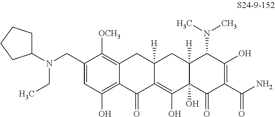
C1=C(CN(C2CCCC2)CC)C([OCH3])=C2C(=C1O)C(=O)C1=C(O)C3(O)C([H])(CC1([H])C2)C(N(C)C)C(O)=C(C(N)=O)C3=O
